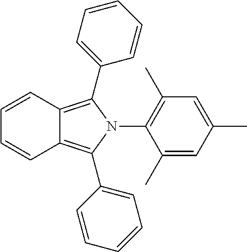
C1(C)=CC(C)=CC(C)=C1N1C(C2=CC=CC=C2)=C2C(=C1C1=CC=CC=C1)C=CC=C2
